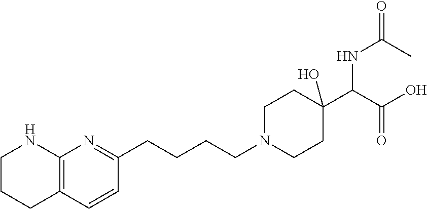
C(CN1CCC(C(C(O)=O)NC(=O)C)(O)CC1)CCC1=NC2=C(C=C1)CCCN2
